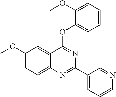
COC1=CC=C2C(=C1)C(OC1=CC=CC=C1OC)=NC(C1=CC=CN=C1)=N2
